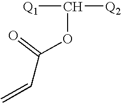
[Q1]C([Q2])OC(C=C)=O
